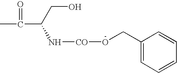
CC(C(N[CO]OCC1=CC=CC=C1)CO)=O
